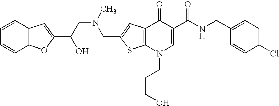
C(C1=CC2=C(S1)N(CCCO)C=C(C(NCC1=CC=C(Cl)C=C1)=O)C2=O)N(CC(O)C1=CC2=C(O1)C=CC=C2)C
